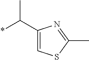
*C(C)C1=CSC(C)=N1
